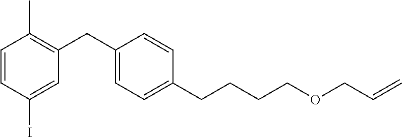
C1=CC(C)=C(CC2=CC=C(CCCCOCC=C)C=C2)C=C1I
